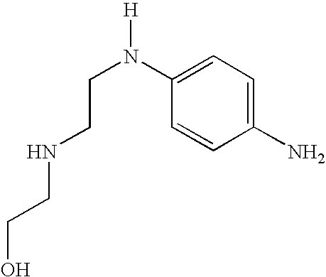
OCCNCCN([H])C1=CC=C(N)C=C1
